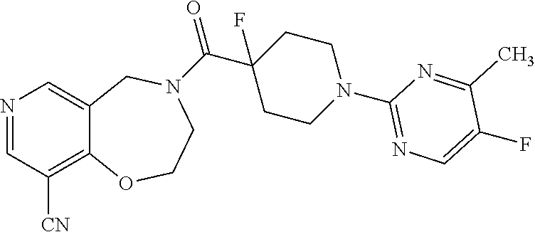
N1=CC([CN])=C2C(=C1)CN(C(C1(F)CCN(C3=NC=C(F)C(C)=N3)CC1)=O)CCO2
